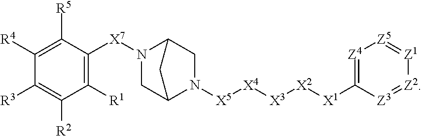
C1([R1])=C([X7]N2CC3N([X5][X4][X3][X2][X1]C4=[Z4][Z5]=[Z1][Z2]=[Z3]4)CC2C3)C([R5])=C([R4])C([R3])=C1[R2]
